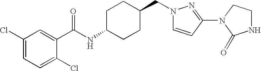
C1(Cl)=CC=C(Cl)C(C(NC2CCC(CN3C=CC(N4CCNC4=O)=N3)CC2)=O)=C1
